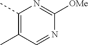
C1(C)=C(C)C=NC([OMe])=N1
